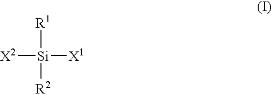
[R1][Si]([X2])([X1])[R2]
